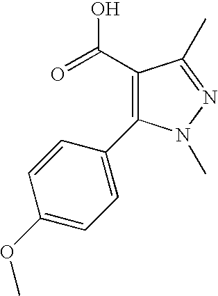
C1=C(OC)C=CC(C2=C(C(=O)O)C(C)=NN2C)=C1
